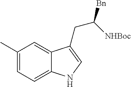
C1(C)=CC=C2C(=C1)C(CC([Bn])[NHBoc])=CN2
